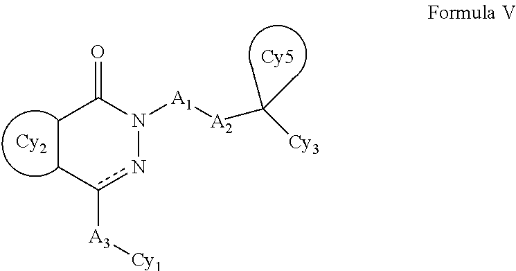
C1Cc([A3][Cy1])nN([A1][A2]C([Cy3])(C)C)C1=O.[Cy2]
